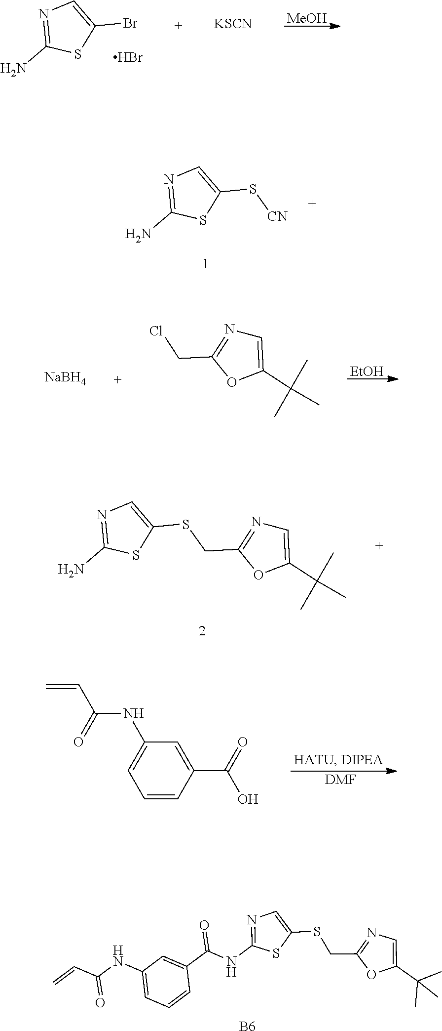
[MeOH].N1=C(N)SC(Br)=C1.Br.[KSCN].N1=C(N)SC(S[CN])=C1.C1=C(C(C)(C)C)OC(CSC2=CN=C(N)S2)=N1.[DMF].C1(NC(=O)C=C)=CC=CC(C(=O)O)=C1.C1(CSC2=CN=C(NC(C3=CC(NC(C=C)=O)=CC=C3)=O)S2)=NC=C(C(C)(C)C)O1.[B6].[EtOH].[NaBH4].C1=C(C(C)(C)C)OC(CCl)=N1
